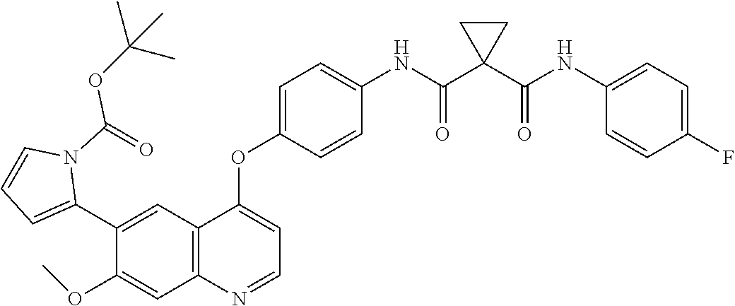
C12=C(N=CC=C1OC1=CC=C(NC(C3(C(NC4=CC=C(F)C=C4)=O)CC3)=O)C=C1)C=C(OC)C(C1=CC=CN1C(OC(C)(C)C)=O)=C2
